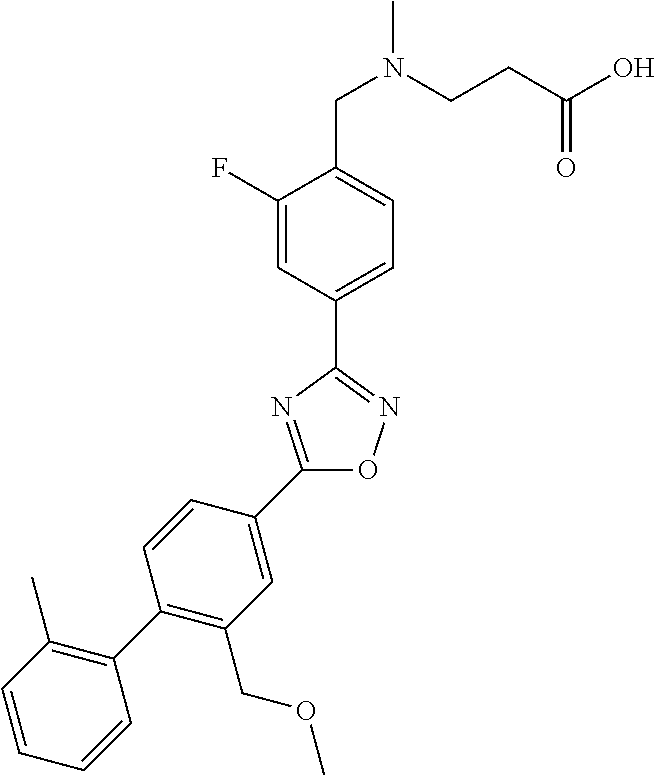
C1(F)=CC(C2=NOC(C3=CC(COC)=C(C4=C(C)C=CC=C4)C=C3)=N2)=CC=C1CN(C)CCC(O)=O
